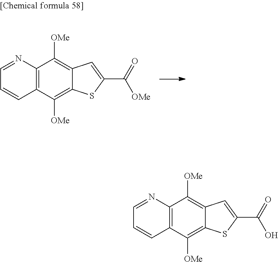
C12=C(C([OMe])=C3C(=C1[OMe])C=C(C(=O)O)S3)C=CC=N2.C12=C(C([OMe])=C3C(=C1[OMe])C=C(C(=O)[OMe])S3)C=CC=N2
